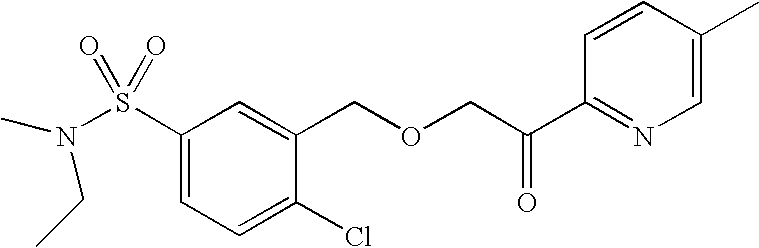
S(C1=CC=C(Cl)C(COCC(C2=NC=C(C)C=C2)=O)=C1)(=O)(=O)N(C)CC
